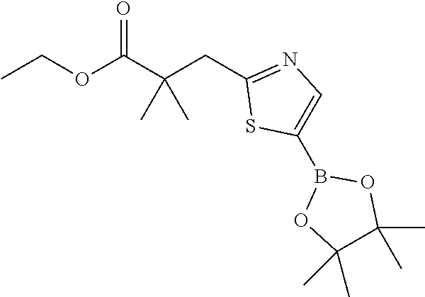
CCOC(C(CC1=NC=C(B2OC(C)(C)C(C)(C)O2)S1)(C)C)=O
